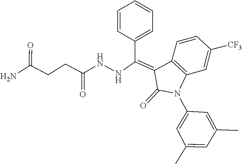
C1=C(C)C=C(C)C=C1N1C2=C(C=CC([CF3])=C2)C(=C(C2=CC=CC=C2)NNC(=O)CCC(N)=O)C1=O
